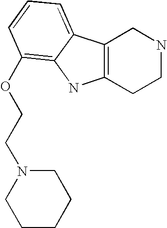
C12=C(CCNC1)NC1=C(OCCN3CCCCC3)C=CC=C21
